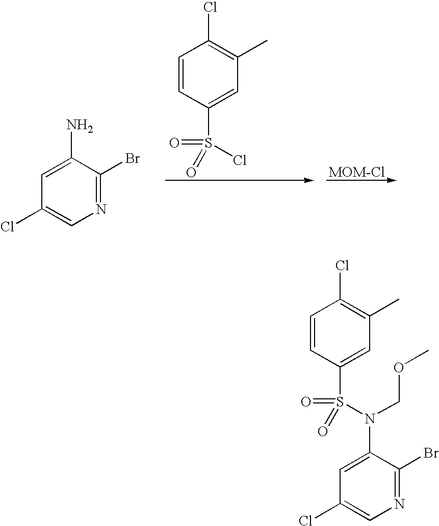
C1=CC(S(N(C2=CC(Cl)=CN=C2Br)COC)(=O)=O)=CC(C)=C1Cl.N1=C(Br)C(N)=CC(Cl)=C1.C1=CC(S(Cl)(=O)=O)=CC(C)=C1Cl.[MOM-Cl]
